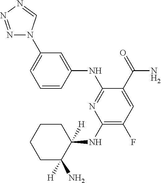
C1(NC2([H])CCCCC2([H])N)=C(F)C=C(C(=O)N)C(NC2=CC(N3N=NN=C3)=CC=C2)=N1
